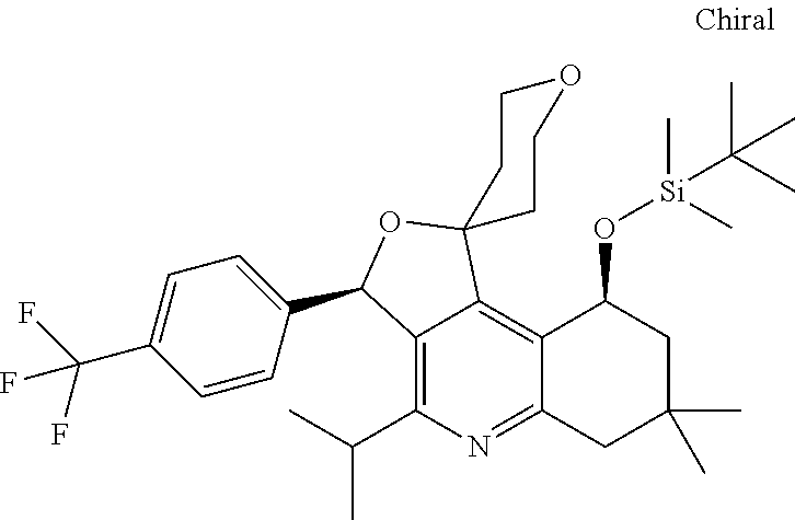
C12=C(C(C)C)N=C3C(=C1C1(OC2C2=CC=C(C(F)(F)F)C=C2)CCOCC1)C(O[Si](C)(C)C(C)(C)C)CC(C)(C)C3
